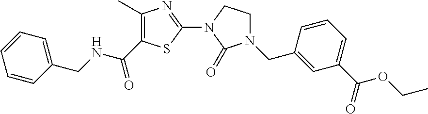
C1(C)=C(C(NCC2=CC=CC=C2)=O)SC(N2C(=O)N(CC3=CC(C(OCC)=O)=CC=C3)CC2)=N1
